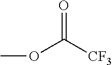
O=C([CF3])OC
